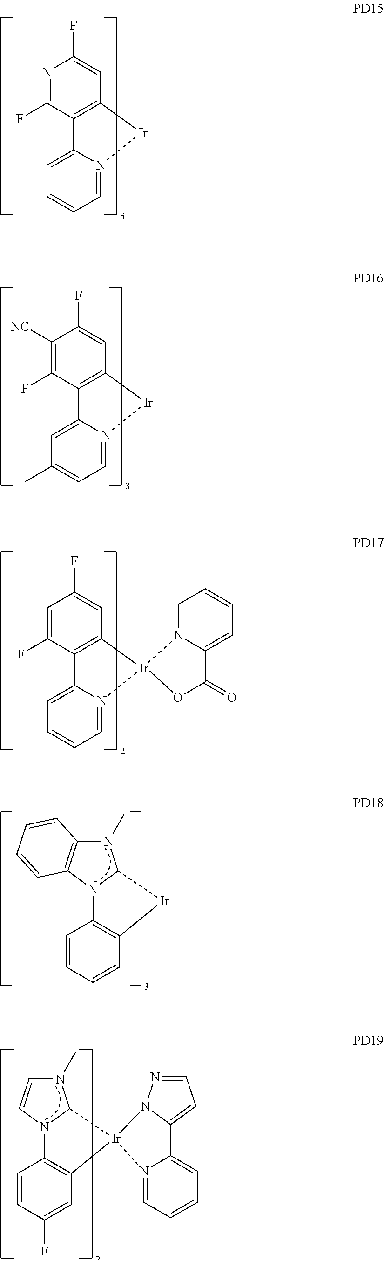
N1=C(F)C2=C(C=C1F)[Ir]N1=CC=CC=C21.C1([NC])=C(F)C2=C(C=C1F)[Ir]N1=CC=C(C)C=C21.C1=C(F)C2=C(C=C1F)[Ir]1(N3=CC=CC=C23)N2=CC=CC=C2C(=O)O1.C1=CC=CC2=C1N1C(N(C)C3=C1C=CC=C3)[Ir]2.C1=CC(F)=CC2=C1N1C(N(C)C=C1)[Ir]21N2=CC=CC=C2C2=CC=NN21
